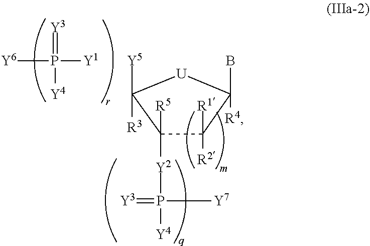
C1([R5])([Y2]P([Y4])([Y7])=[Y3])C([R1])([R2])C(B)([R4])[U]C1([R3])[Y5].[Y1]P([Y6])(=[Y3])[Y4]
